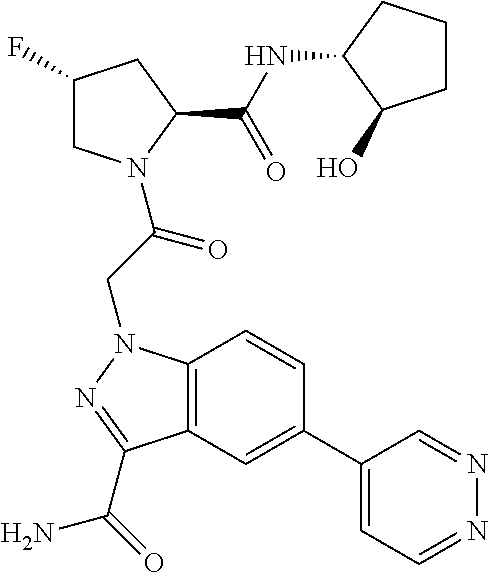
C12=C(C=C(C3=CC=NN=C3)C=C1)C(C(=O)N)=NN2CC(=O)N1CC(F)CC1C(NC1CCCC1O)=O
